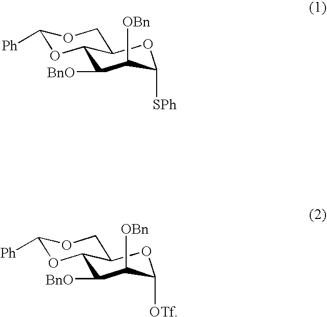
C1([BnO])C([OBn])C([SPh])OC2C1OC([Ph])OC2.C1([BnO])C([OBn])C([OTf])OC2C1OC([Ph])OC2
